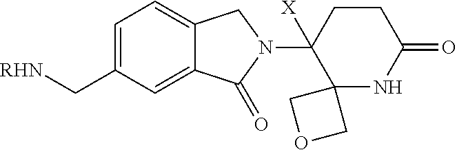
C1=C(C[RHN])C=C2C(=C1)CN(C1([X])C3(NC(=O)CC1)COC3)C2=O
